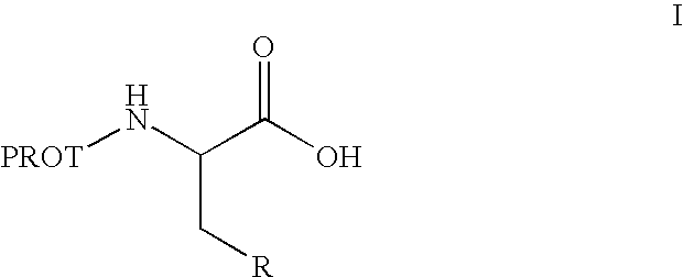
[PROT]NC(C(O)=O)C[R]
